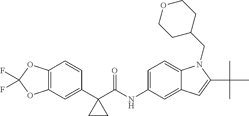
C1(C2(C(NC3=CC=C4C(=C3)C=C(C(C)(C)C)N4CC3CCOCC3)=O)CC2)=CC2=C(C=C1)OC(F)(F)O2
